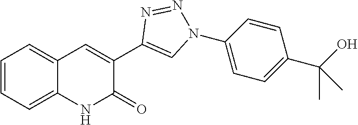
C1=CC=C2C(=C1)NC(=O)C(C1=CN(C3=CC=C(C(O)(C)C)C=C3)N=N1)=C2
